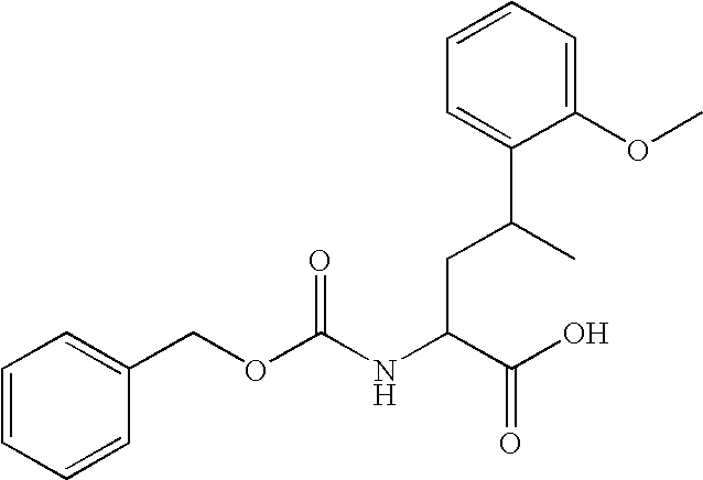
C1=CC=CC(COC(NC(C(O)=O)CC(C)C2=CC=CC=C2OC)=O)=C1
